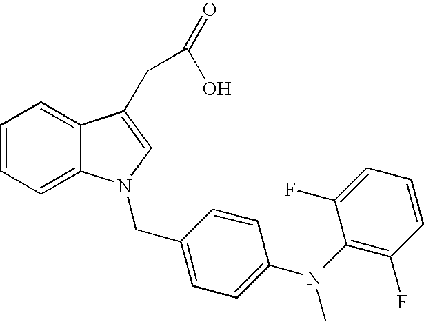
C1=CC=C2C(=C1)C(CC(=O)O)=CN2CC1=CC=C(N(C2=C(F)C=CC=C2F)C)C=C1
